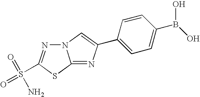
N12N=C(S(=O)(=O)N)SC1=NC(C1=CC=C(B(O)O)C=C1)=C2
